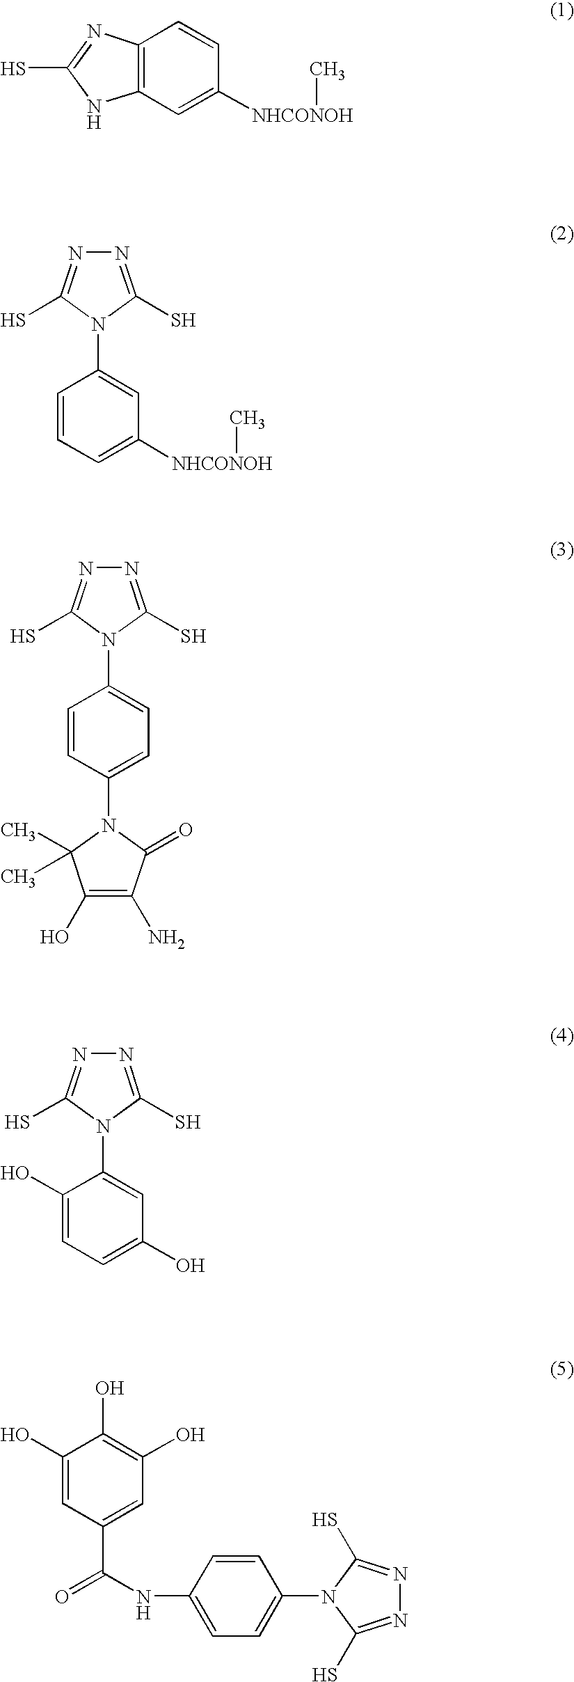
C12=C(N=C(S)N1)C=CC([NHCONOH]C)=C2.N1=C(S)N(C2=CC([NHCONOH]C)=CC=C2)C(S)=N1.N1=C(S)N(C2=CC=C(N3C(=O)C(N)=C(O)C3(C)C)C=C2)C(S)=N1.N1=C(S)N(C2=CC(O)=CC=C2O)C(S)=N1.C1(O)=CC(C(=O)NC2=CC=C(N3C(S)=NN=C3S)C=C2)=CC(O)=C1O
